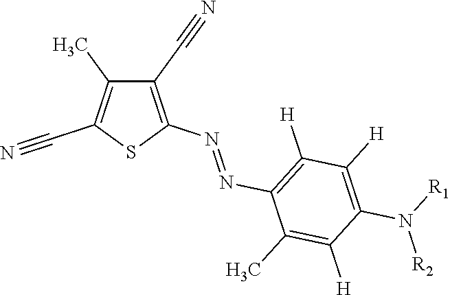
N([R1])([R2])C1=C([H])C([H])=C(N=NC2=C(C#N)C(C)=C(C#N)S2)C(C)=C1[H]
